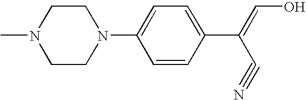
CN1CCN(C2=CC=C(C(C#N)=CO)C=C2)CC1
